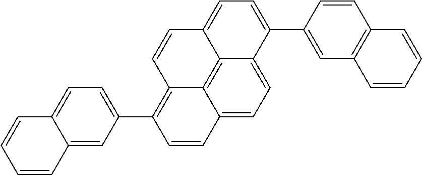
C1(C2=CC=C3C4=C5C(=CC=C24)C=CC(C2=CC=C4C(=C2)C=CC=C4)=C5C=C3)=CC2=C(C=C1)C=CC=C2
